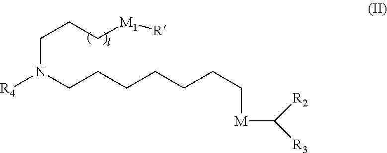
C(CCN(CCCCCCC[M]C([R3])[R2])[R4])[M1][R]
